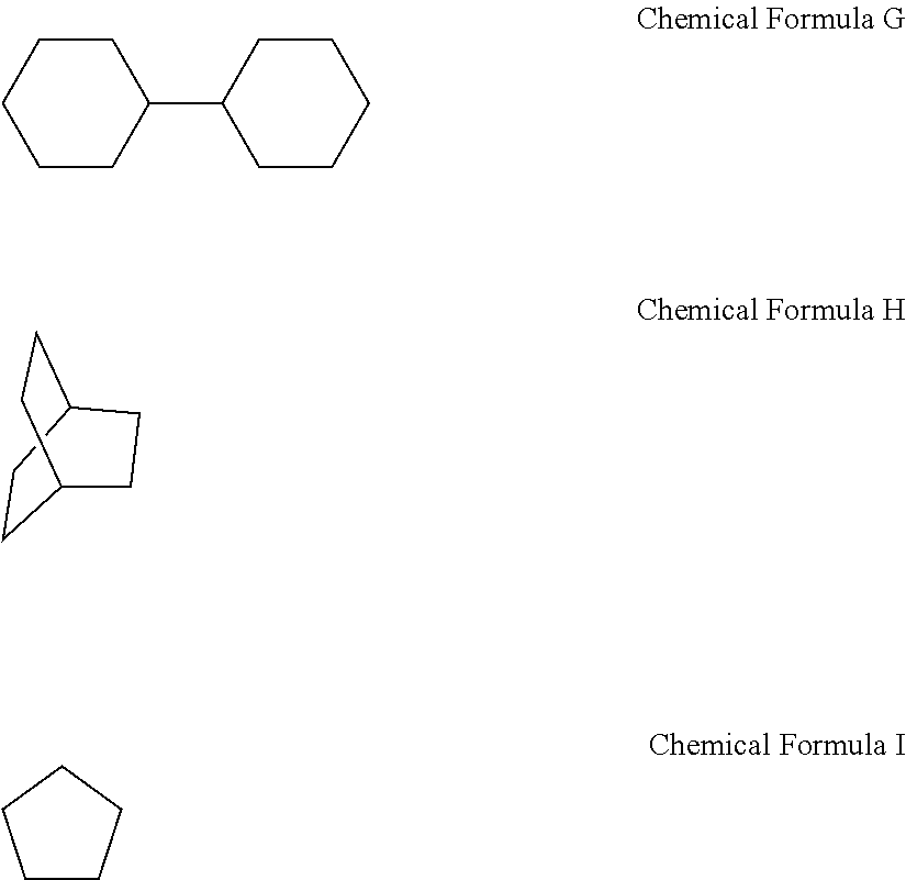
C1CC(C2CCCCC2)CCC1.C1CC2CCC1CC2.C1CCCC1
